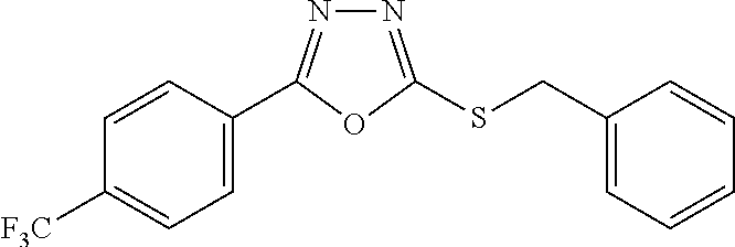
C1=C(C2=NN=C(SCC3=CC=CC=C3)O2)C=CC([F3C])=C1
